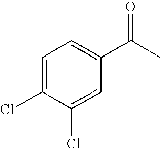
C1=C(Cl)C(Cl)=CC(C(C)=O)=C1
